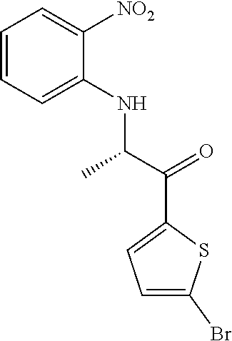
C1=C(C(C(NC2=CC=CC=C2[NO2])C)=O)SC(Br)=C1
